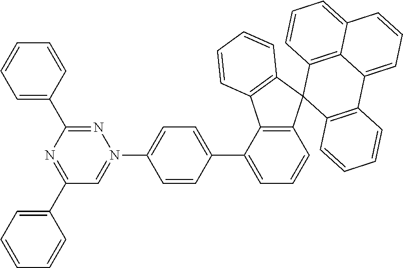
C1(N2=CC(C3=CC=CC=C3)=NC(C3=CC=CC=C3)=N2)=CC=C(C2=CC=CC3=C2C2=C(C34C3=C(C5=CC=CC6=CC=CC4=C56)C=CC=C3)C=CC=C2)C=C1
